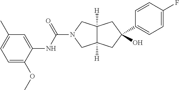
O=C(N1CC2([H])C([H])(C1)CC(O)(C1=CC=C(F)C=C1)C2)NC1=CC(C)=CC=C1OC
